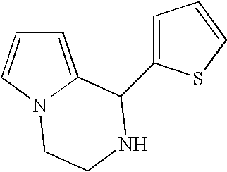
C1=C2N(C=C1)CCNC2C1=CC=CS1
